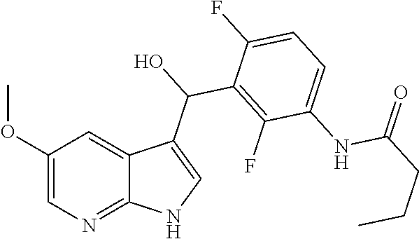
C1(OC)=CN=C2C(=C1)C(C(C1=C(F)C(NC(CCC)=O)=CC=C1F)O)=CN2
